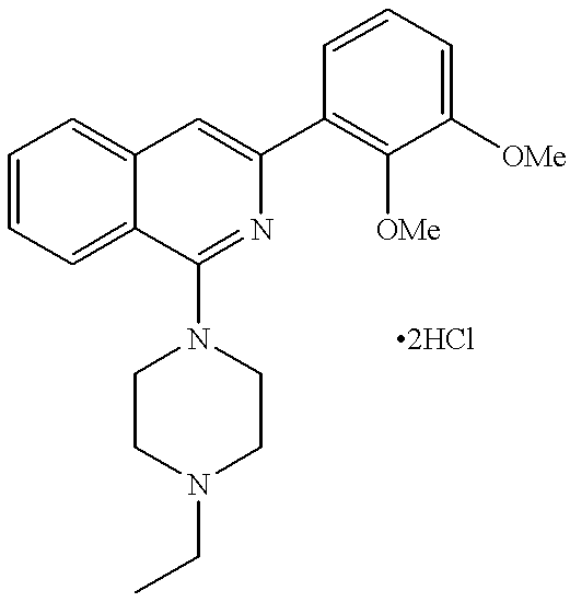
C1=CC=C2C(=C1)C=C(C1=C([OMe])C([OMe])=CC=C1)N=C2N1CCN(CC)CC1.[2HCl]
